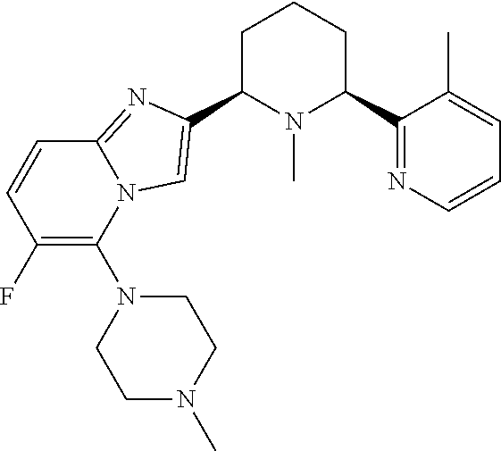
C1C(C2=CN3C(=N2)C=CC(F)=C3N2CCN(C)CC2)N(C)C(C2=NC=CC=C2C)CC1
